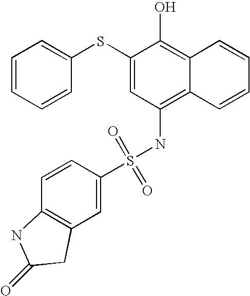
C1=CC=CC(SC2=CC(NS(=O)(=O)C3=CC4=C(C=C3)NC(=O)C4)=C3C(=C2O)C=CC=C3)=C1
